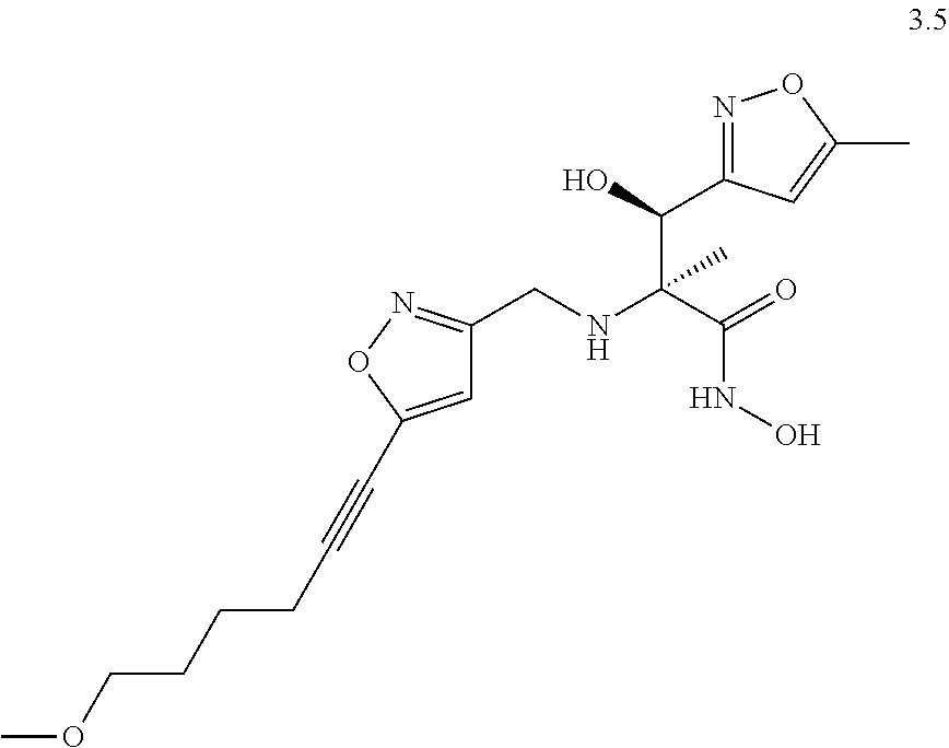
N1=C(C(C(NCC2=NOC(C#CCCCCOC)=C2)(C(=O)NO)C)O)C=C(C)O1
